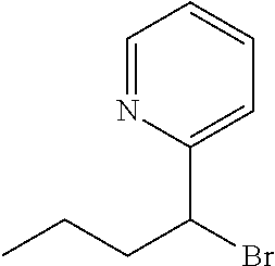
C1=NC(C(Br)CCC)=CC=C1
